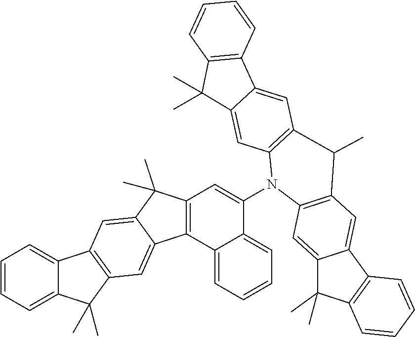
C12=CC=CC=C1C(C)(C)C1=C2C=C2C(C)(C)C3=C(C2=C1)C1=CC=CC=C1C(N1C2=C(C=C4C(=C2)C(C)(C)C2=C4C=CC=C2)C(C)C2=C1C=C1C(C)(C)C4=C(C1=C2)C=CC=C4)=C3
